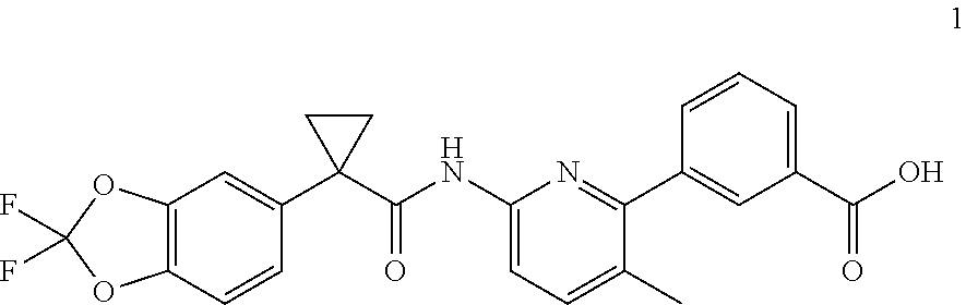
C12=C(C=CC(C3(C(NC4=CC=C(C)C(C5=CC(C(=O)O)=CC=C5)=N4)=O)CC3)=C1)OC(F)(F)O2
